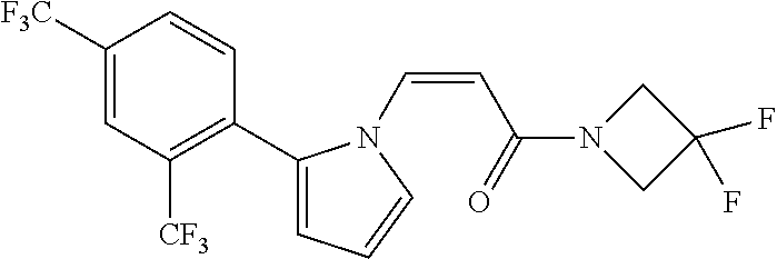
C1([F3C])=CC([CF3])=C(C2=CC=CN2C=CC(=O)N2CC(F)(F)C2)C=C1
